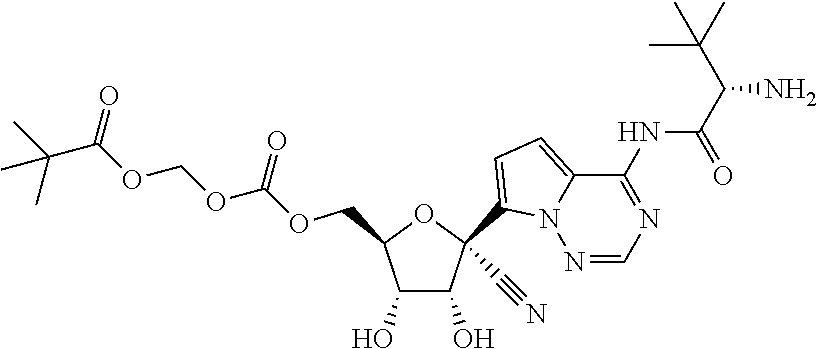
C1(O)C(O)C(COC(=O)OCOC(C(C)(C)C)=O)OC1(C1=CC=C2N1N=CN=C2NC(=O)C(N)C(C)(C)C)C#N
